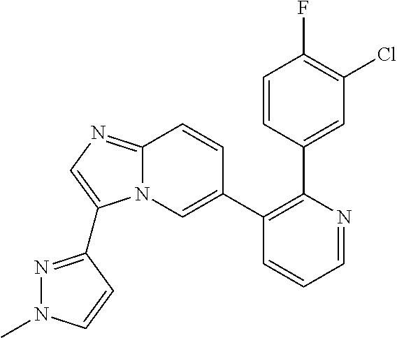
C1=CC(C2=C(C3=CN4C(=NC=C4C4=NN(C)C=C4)C=C3)C=CC=N2)=CC(Cl)=C1F
